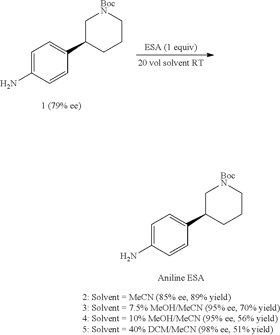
C1=C(N)C=CC(C2CCC[BocN]C2)=C1.C1=C(N)C=CC(C2CCC[BocN]C2)=C1
